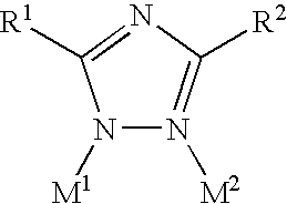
N1([M1])N([M2])=C([R2])N=C1[R1]
